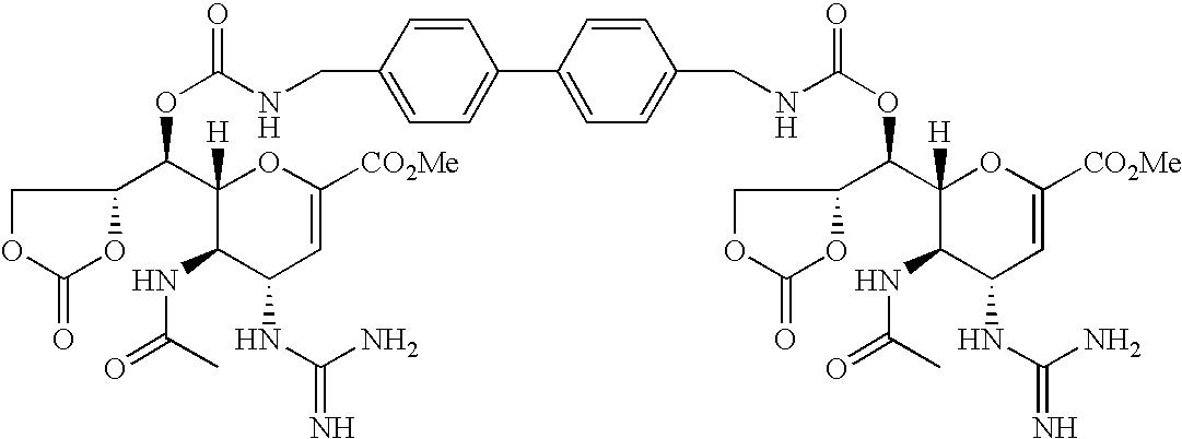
C1OC(=O)OC1C(C1([H])C(NC(=O)C)C(NC(=N)N)C=C([CO2Me])O1)OC(=O)NCC1=CC=C(C2=CC=C(CNC(OC(C3COC(=O)O3)C3([H])C(NC(=O)C)C(NC(=N)N)C=C([CO2Me])O3)=O)C=C2)C=C1
